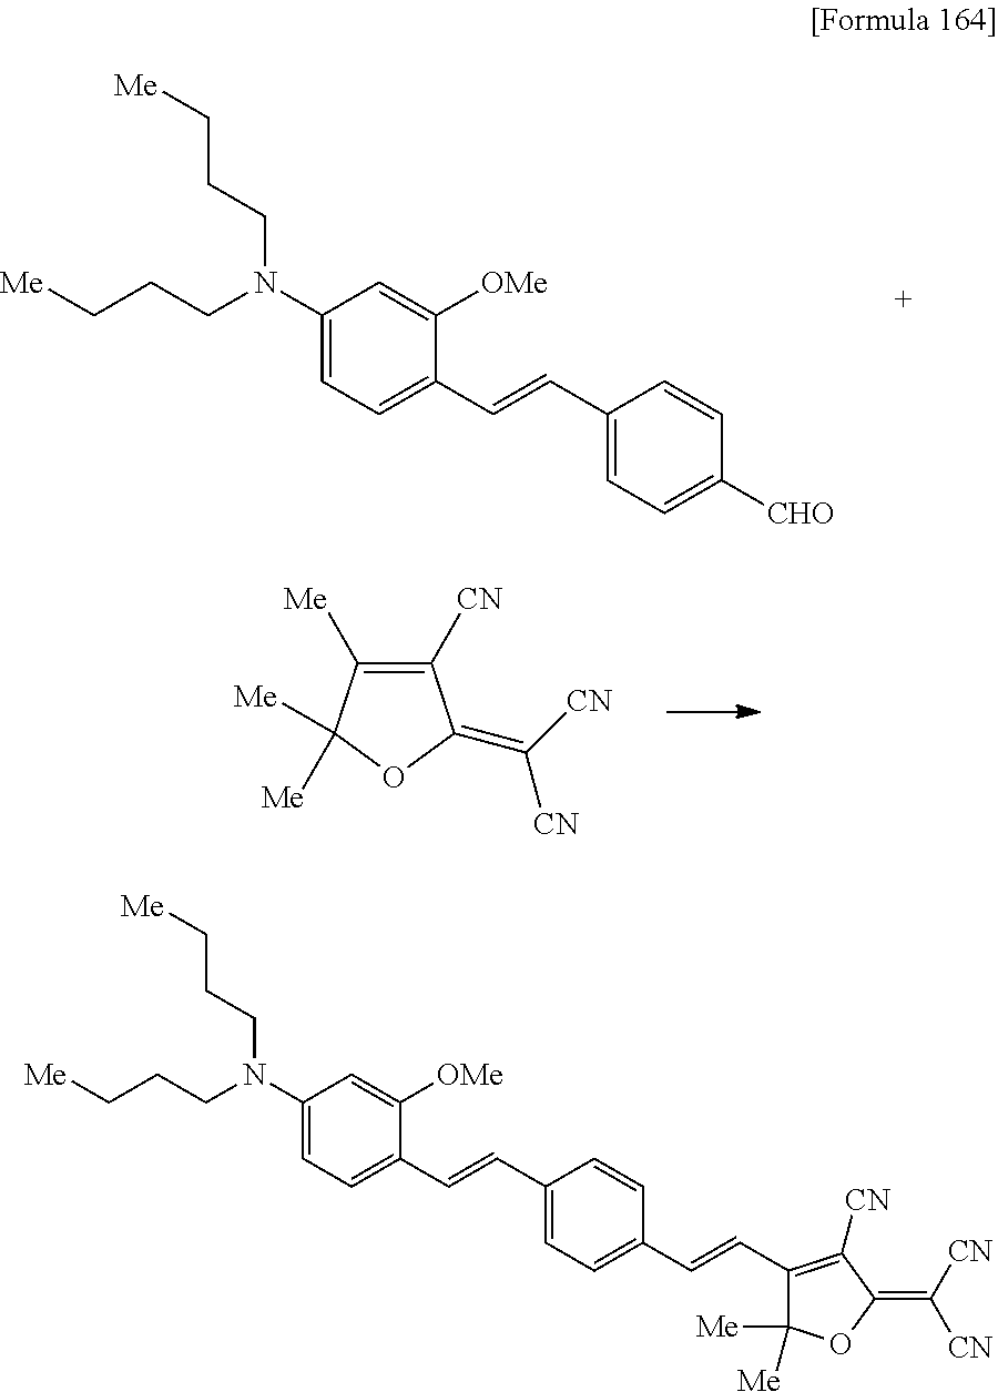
C1(N(CCC[Me])CCC[Me])=CC=C(C=CC2=CC=C([CHO])C=C2)C([OMe])=C1.C1([CN])=C([Me])C([Me])([Me])OC1=C([CN])[CN].C1(N(CCC[Me])CCC[Me])=CC=C(C=CC2=CC=C(C=CC3=C([CN])C(=C([CN])[CN])OC3([Me])[Me])C=C2)C([OMe])=C1
